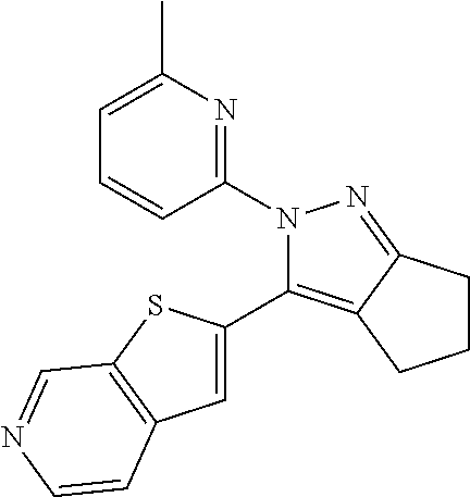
C1=C(C2=C3C(=NN2C2=NC(C)=CC=C2)CCC3)SC2=C1C=CN=C2
